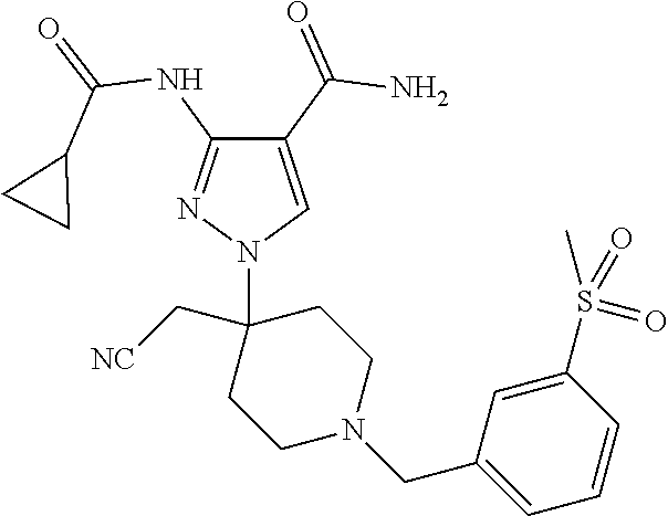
C1(C(=O)N)=CN(C2(C[NC])CCN(CC3=CC=CC(S(C)(=O)=O)=C3)CC2)N=C1NC(=O)C1CC1
